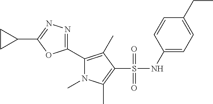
C1(C2=NN=C(C3CC3)O2)=C(C)C(S(NC2=CC=C(CC)C=C2)(=O)=O)=C(C)N1C
